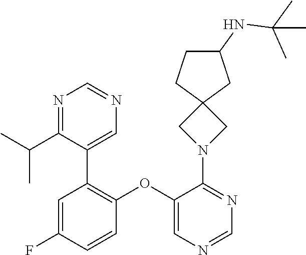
C1=C(F)C=CC(OC2=CN=CN=C2N2CC3(C2)CC(NC(C)(C)C)CC3)=C1C1=CN=CN=C1C(C)C
